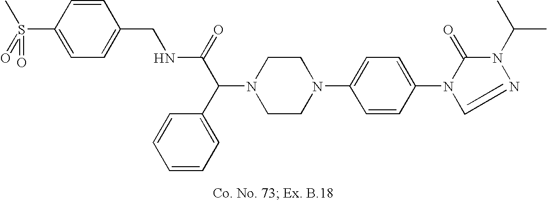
N1(C(C2=CC=CC=C2)C(=O)NCC2=CC=C(S(=O)(C)=O)C=C2)CCN(C2=CC=C(N3C(=O)N(C(C)C)N=C3)C=C2)CC1
